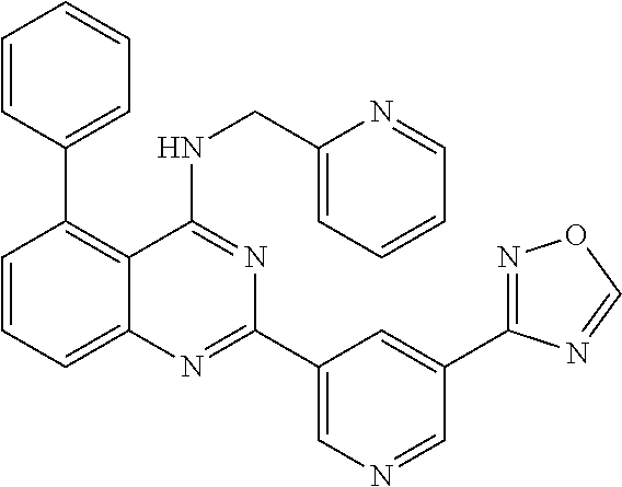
C1=CC=C2C(=C1C1=CC=CC=C1)C(NCC1=CC=CC=N1)=NC(C1=CN=CC(C3=NOC=N3)=C1)=N2
